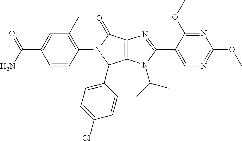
C12=C(N(C(C)C)C(C3=CN=C(OC)N=C3OC)=N1)C(C1=CC=C(Cl)C=C1)N(C1=C(C)C=C(C(N)=O)C=C1)C2=O
